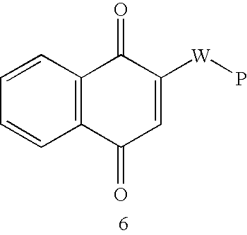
C12=C(C=CC=C1)C(=O)C([W]P)=CC2=O
